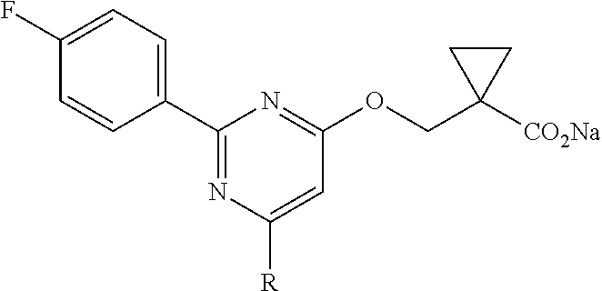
C1(F)=CC=C(C2=NC([R])=CC(OCC3([CO2Na])CC3)=N2)C=C1
